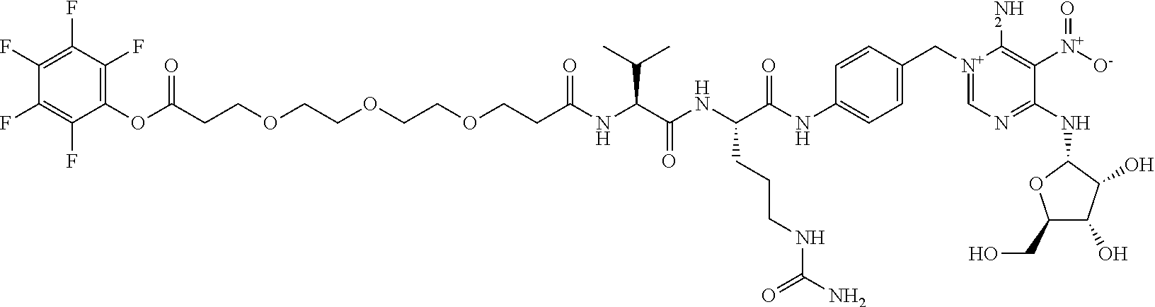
C(CCOCCOCCOCCC(NC(C(NC(C(NC1=CC=C(C[N+]2=CN=C(NC3OC(CO)C(O)C3O)C([N+]([O-])=O)=C2N)C=C1)=O)CCCNC(N)=O)=O)C(C)C)=O)(OC1=C(F)C(F)=C(F)C(F)=C1F)=O
